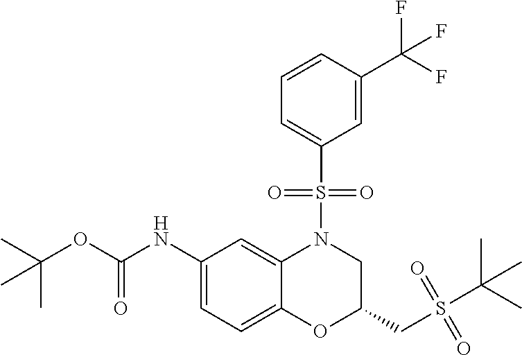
C1(NC(OC(C)(C)C)=O)=CC=C2C(=C1)N(S(C1=CC=CC(C(F)(F)F)=C1)(=O)=O)CC(CS(C(C)(C)C)(=O)=O)O2
